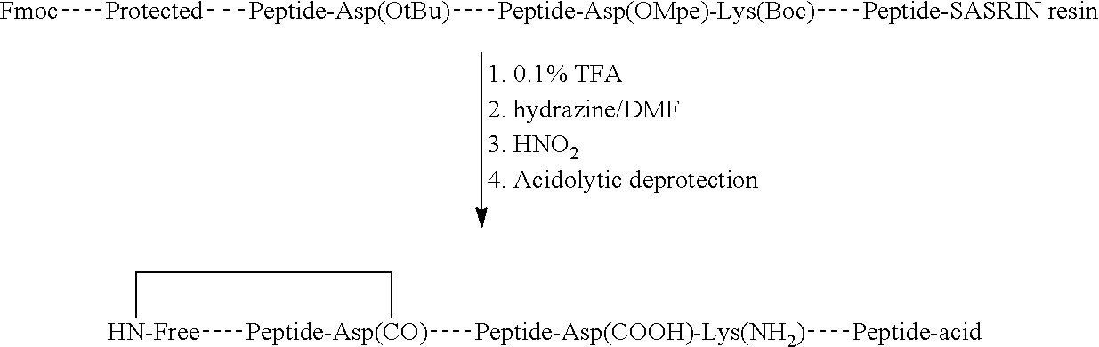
[Fmoc][Protected][Peptide-Asp(OtBu)][Peptide-Asp(OMpe)-Lys(Boc)][Peptide-SASRIN resin].[HN-Free]1[Peptide-Asp(CO)]([Peptide-Asp(COOH)-Lys(NH2)][Peptide-acid])CC1
